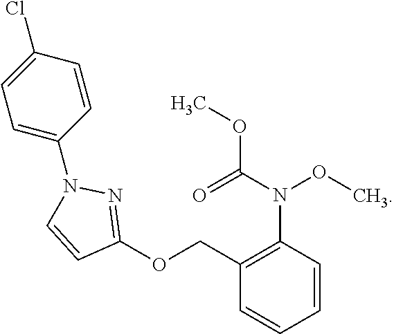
C1=CC=CC(N(OC)C(OC)=O)=C1COC1=NN(C2=CC=C(Cl)C=C2)C=C1
